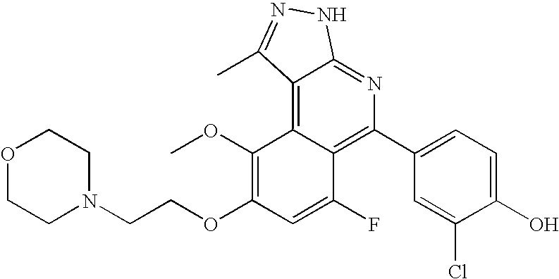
C1(C2=C3C(=C4C(=N2)NN=C4C)C(OC)=C(OCCN2CCOCC2)C=C3F)=CC=C(O)C(Cl)=C1
